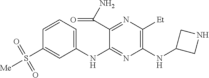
C1(NC2=NC(NC3CNC3)=C([Et])N=C2C(N)=O)=CC=CC(S([Me])(=O)=O)=C1
